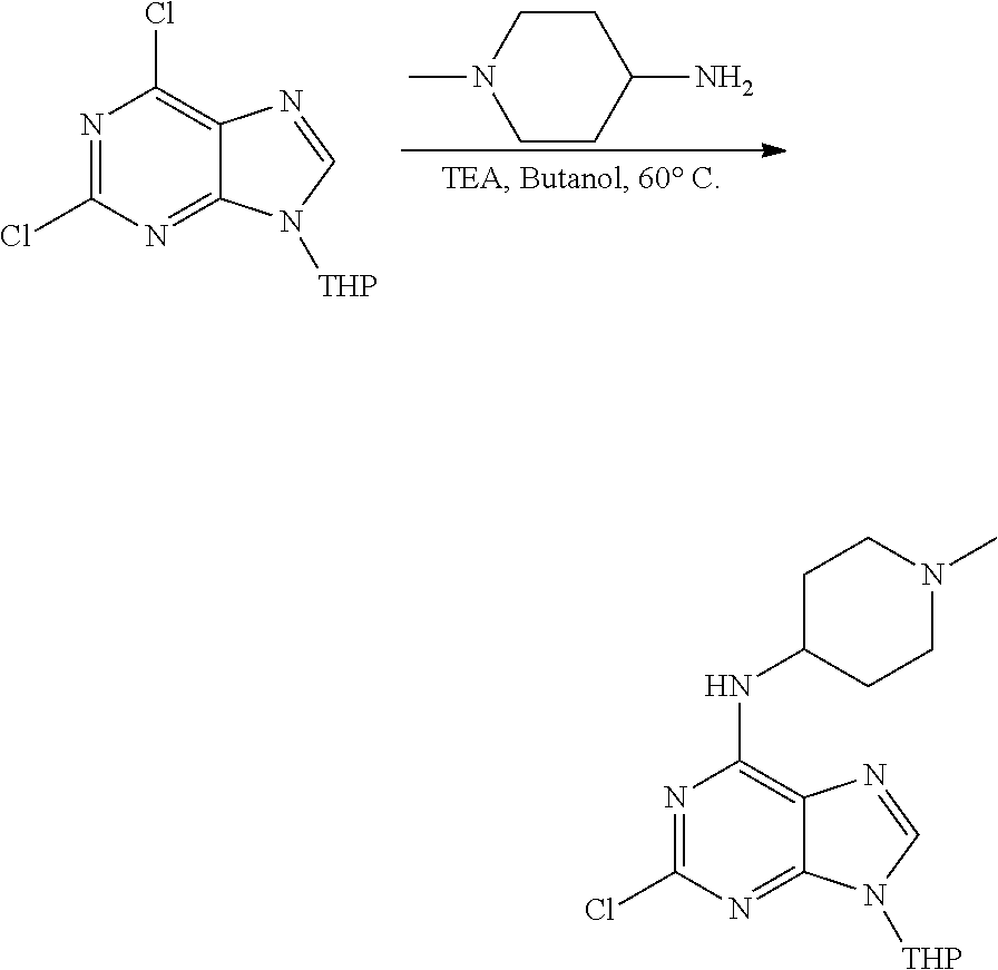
C1CN(C)CCC1N.N1=C(Cl)N=C2C(=C1Cl)N=CN2[THP].N1=C(Cl)N=C2C(=C1NC1CCN(C)CC1)N=CN2[THP]
